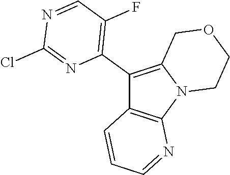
C1(C2=C(F)C=NC(Cl)=N2)=C2N(C3=C1C=CC=N3)CCOC2
